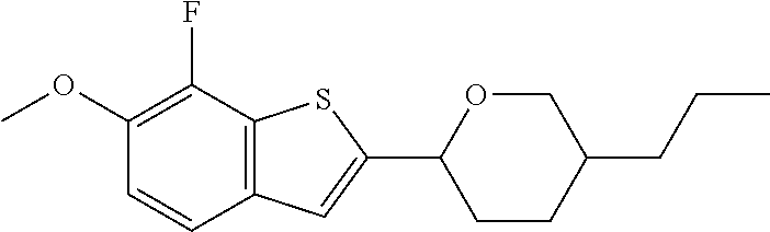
C1(OC)=C(F)C2=C(C=C1)C=C(C1CCC(CCC)CO1)S2
